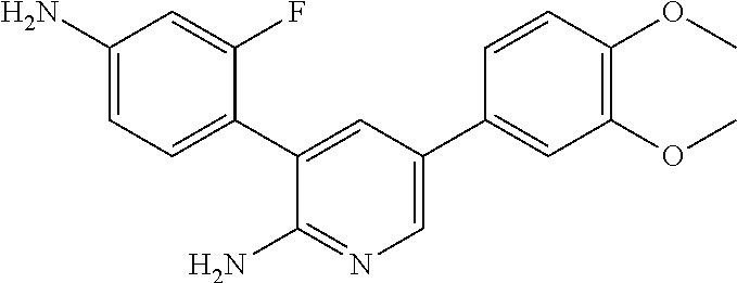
C1(N)=CC=C(C2=CC(C3=CC(OC)=C(OC)C=C3)=CN=C2N)C(F)=C1
